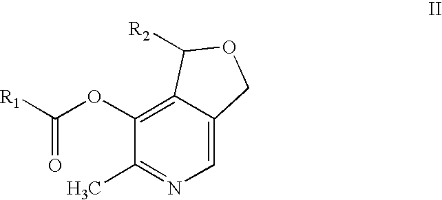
C12=C(OC([R1])=O)C(C)=NC=C1COC2[R2]
